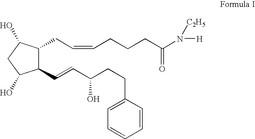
C1(C=CC(CCC2=CC=CC=C2)O)C(CC=CCCCC(N([C2H5])[H])=O)C(O)CC1O
